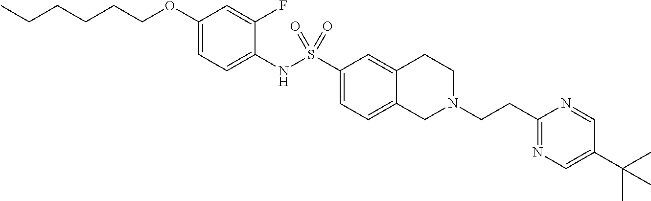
C1(OCCCCCC)=CC=C(NS(C2=CC=C3C(=C2)CCN(CCC2=NC=C(C(C)(C)C)C=N2)C3)(=O)=O)C(F)=C1
